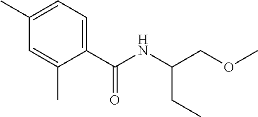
C1(C)=CC=C(C(NC(CC)COC)=O)C(C)=C1
